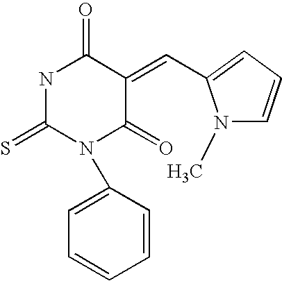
S=C1NC(=O)C(=CC2=CC=CN2C)C(=O)N1C1=CC=CC=C1
